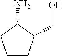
C1CC(CO)C(N)C1
